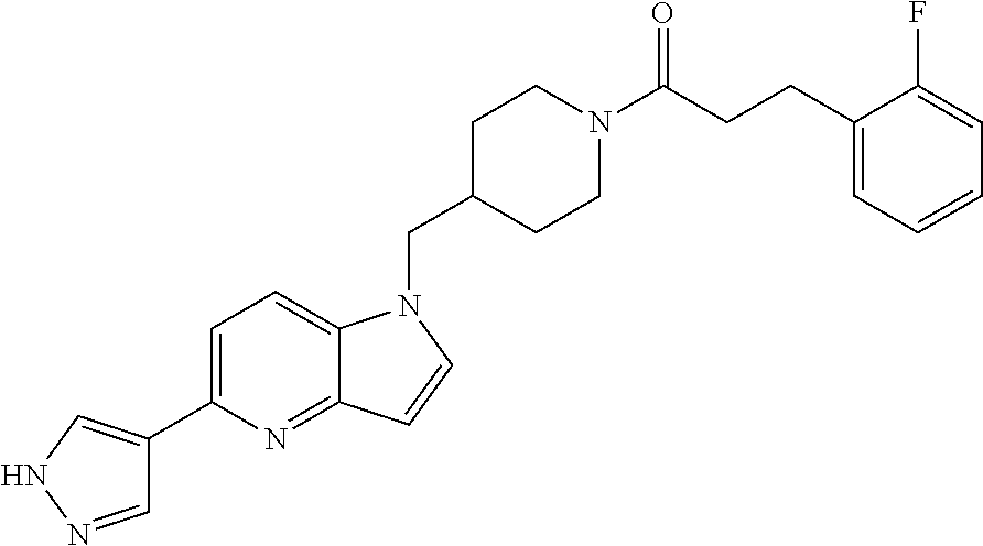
C1=NNC=C1C1=CC=C2C(=N1)C=CN2CC1CCN(C(CCC2=CC=CC=C2F)=O)CC1
